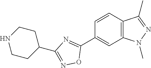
C1=CC2=C(C=C1C1=NC(C3CCNCC3)=NO1)N(C)N=C2C
